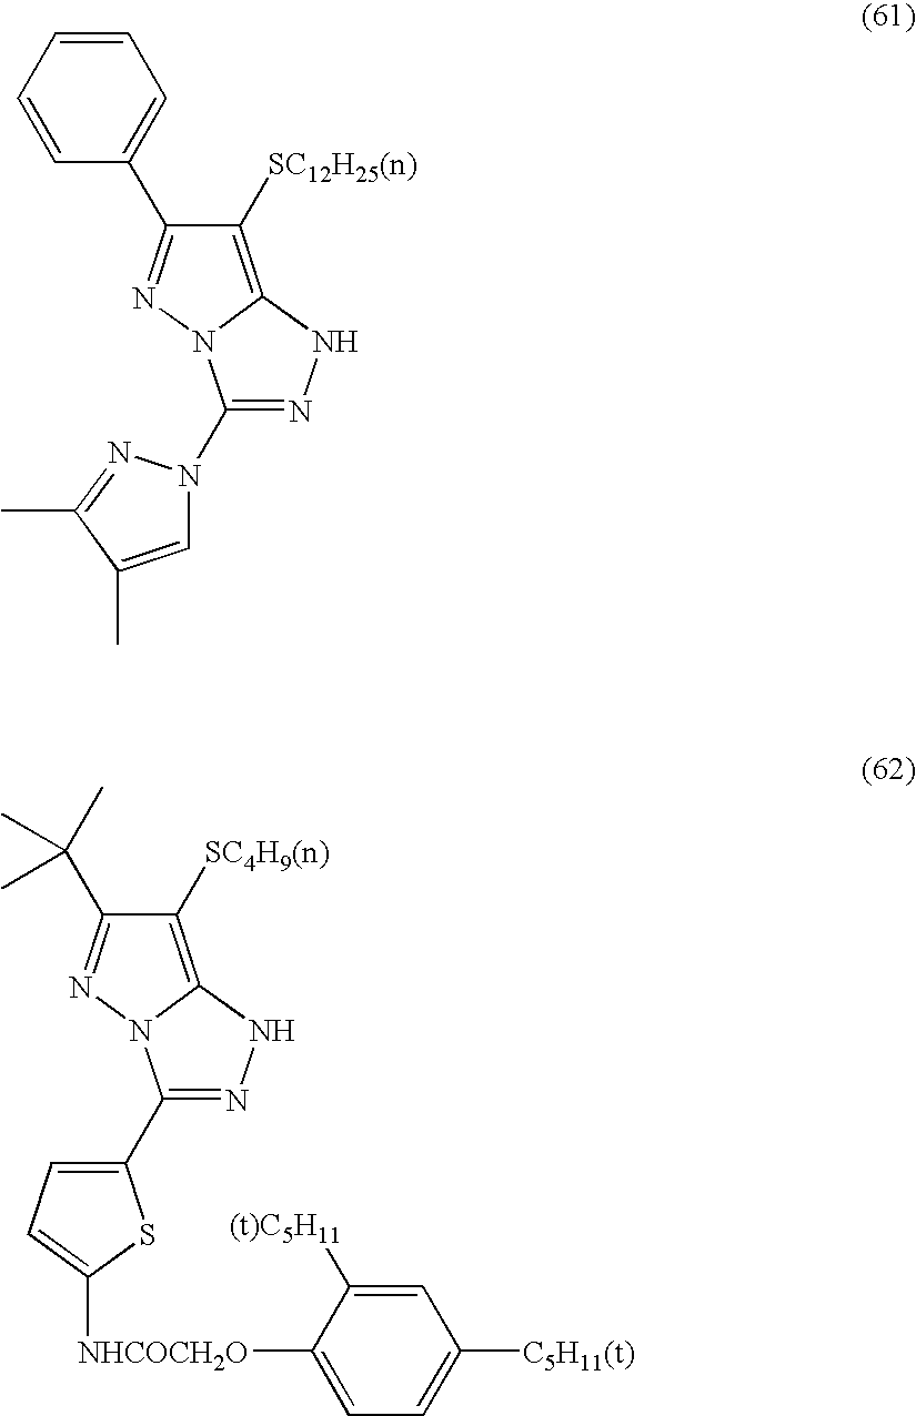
C1=CC=CC(C2=NN3C(=C2[SC12H25(n)])NN=C3N2C=C(C)C(C)=N2)=C1.C(C1=NN2C(=C1[SC4H9(n)])NN=C2C1=CC=C([NHCOCH2O]C2=CC=C([C5H11(t)])C=C2[(t)C5H11])S1)(C)(C)C
